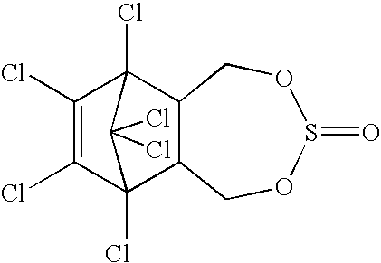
C12C3(Cl)C(Cl)=C(Cl)C(Cl)(C1COS(=O)OC2)C3(Cl)Cl
